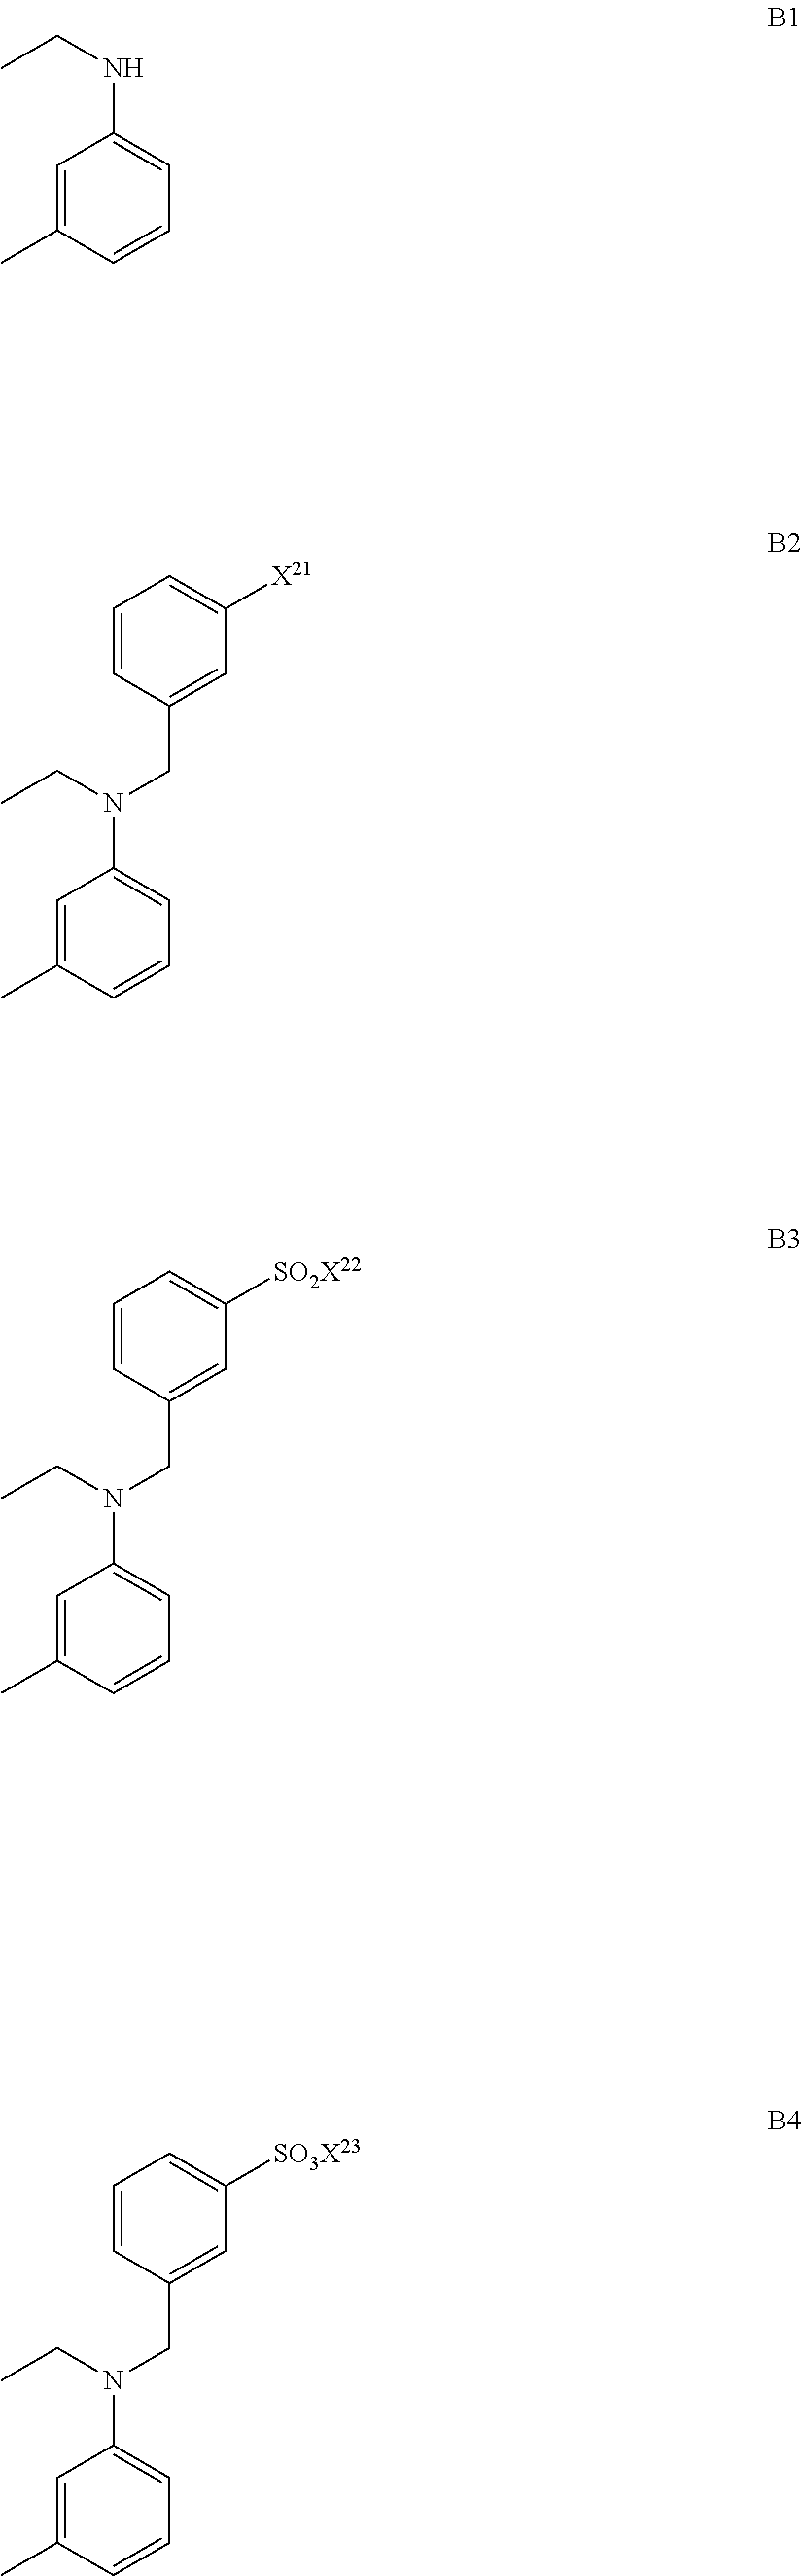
C1=C(C)C=CC=C1N(CC)CC1=CC([SO3X23])=CC=C1.C1=C(C)C=CC=C1NCC.C1=C(C)C=CC=C1N(CC)CC1=CC([X21])=CC=C1.C1=C(C)C=CC=C1N(CC)CC1=CC([SO2X22])=CC=C1
